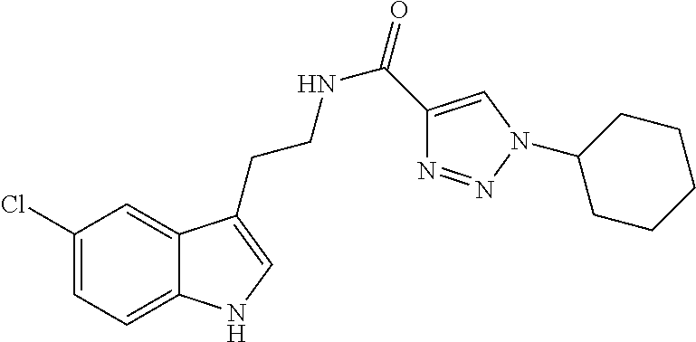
C12=CC=C(Cl)C=C1C(CCNC(=O)C1=CN(C3CCCCC3)N=N1)=CN2
